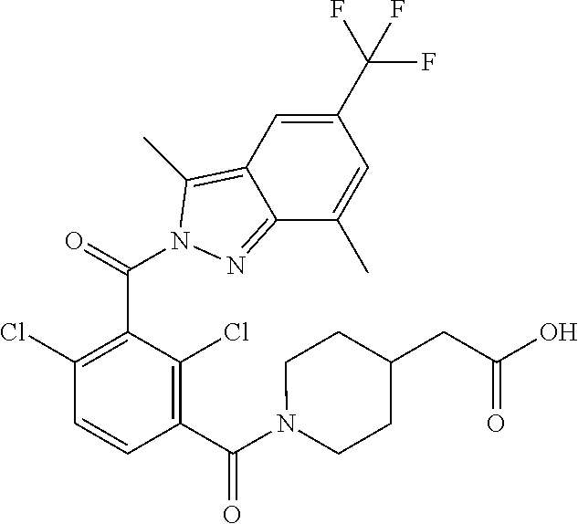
C1(Cl)=C(C(=O)N2C(C)=C3C(=N2)C(C)=CC(C(F)(F)F)=C3)C(Cl)=C(C(N2CCC(CC(O)=O)CC2)=O)C=C1
